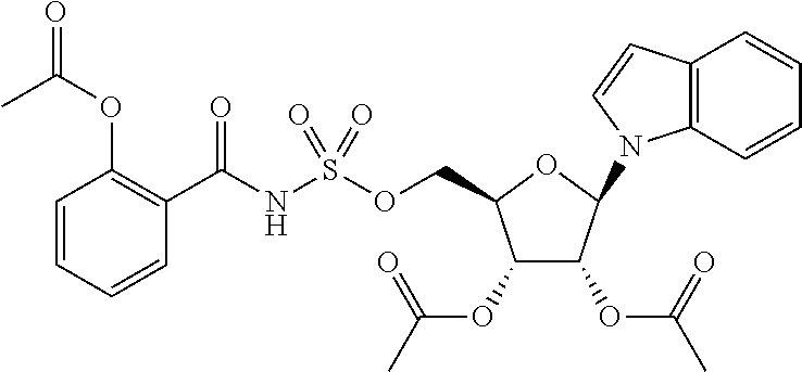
C12=C(C=CC=C1)N(C1C(OC(C)=O)C(OC(C)=O)C(COS(NC(C3=C(OC(C)=O)C=CC=C3)=O)(=O)=O)O1)C=C2
